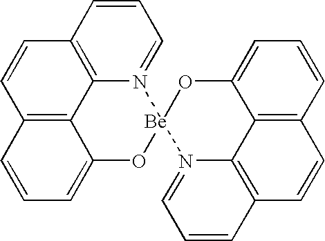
C12=C3C4=C(C=C1)C=CC=N4[Be]1(OC3=CC=C2)N2=CC=CC3=C2C2=C(C=C3)C=CC=C2O1
